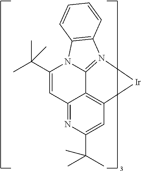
N12C3=N([Ir]C4=C3C(=NC(C(C)(C)C)=C4)C=C1C(C)(C)C)C1=C2C=CC=C1
